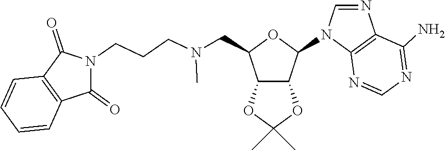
C(C1C2C(C(N3C=NC4=C3N=CN=C4N)O1)OC(C)(C)O2)N(CCCN1C(=O)C2=C(C1=O)C=CC=C2)C
